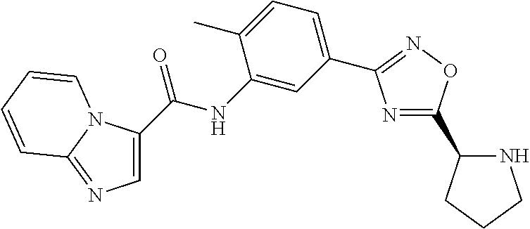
N1=C(C2NCCC2)ON=C1C1=CC=C(C)C(NC(=O)C2=CN=C3N2C=CC=C3)=C1
